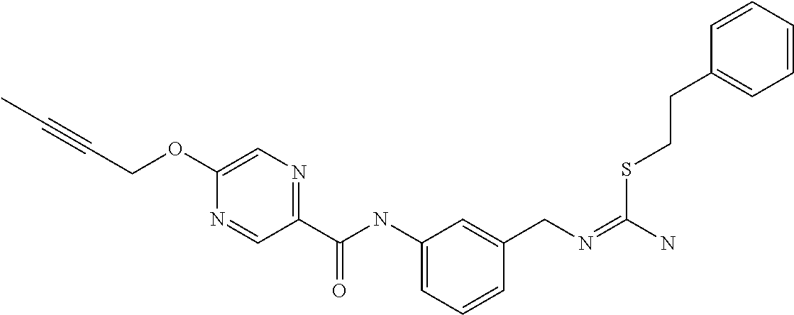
C1=C(OCC#CC)N=CC(C(NC2=CC=CC(CN=C(N)SCCC3=CC=CC=C3)=C2)=O)=N1
